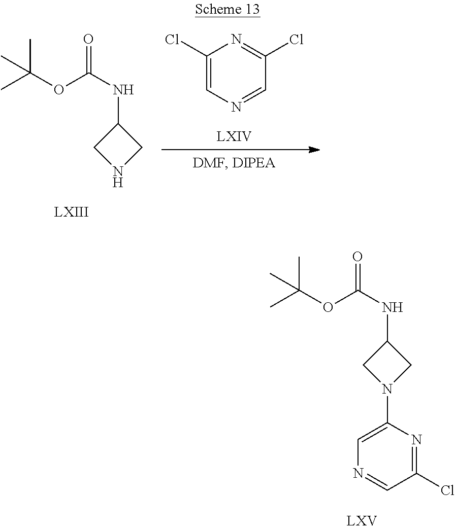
C1(NC(OC(C)(C)C)=O)CNC1.C1(Cl)=CN=CC(Cl)=N1.C1(N2CC(NC(OC(C)(C)C)=O)C2)=CN=CC(Cl)=N1
